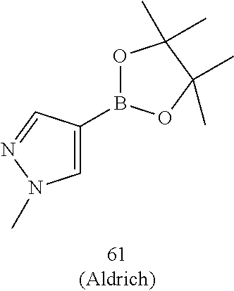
O1B(C2=CN(C)N=C2)OC(C)(C)C1(C)C
